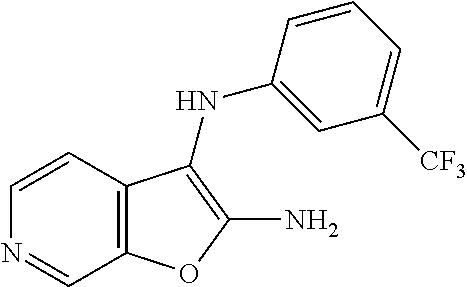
C1=CC2=C(C=N1)OC(N)=C2NC1=CC([CF3])=CC=C1
